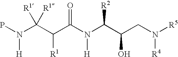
N(C(C(CN([R5])[R4])O)[R2])(C(C(C(N(P)[H])([R1])[R1])[R1])=O)[H]
